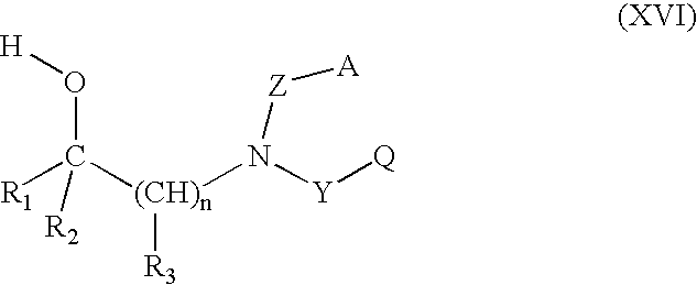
[H]OC([(CH)n]([R3])N([Y][Q])[Z][A])([R1])[R2]
